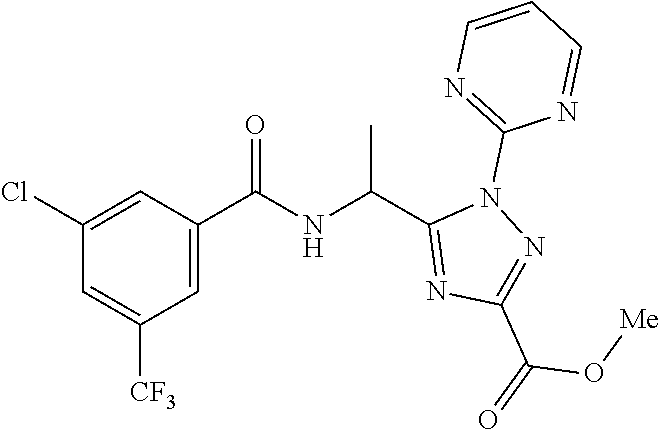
C1=C([CF3])C=C(C(=O)NC(C)C2=NC(C(O[Me])=O)=NN2C2=NC=CC=N2)C=C1Cl
